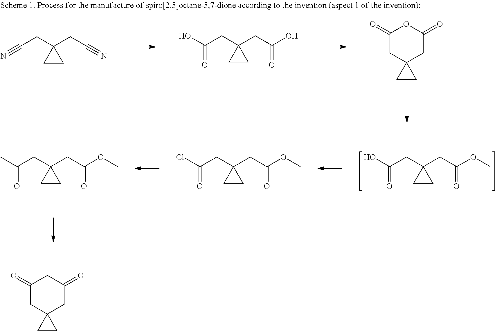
C1CC1(CC(OC)=O)CC(O)=O.C1CC1(CC(OC)=O)CC(Cl)=O.C1CC1(CC(OC)=O)CC(C)=O.C1CC1(CC#N)CC#N.C1CC1(CC(O)=O)CC(O)=O.C1(=O)CC2(CC(=O)O1)CC2.C1(=O)CC2(CC(=O)C1)CC2
